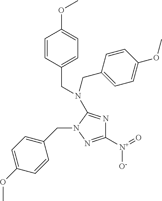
C1=C(OC)C=CC(CN2C(N(CC3=CC=C(OC)C=C3)CC3=CC=C(OC)C=C3)=NC([N+](=O)[O-])=N2)=C1
